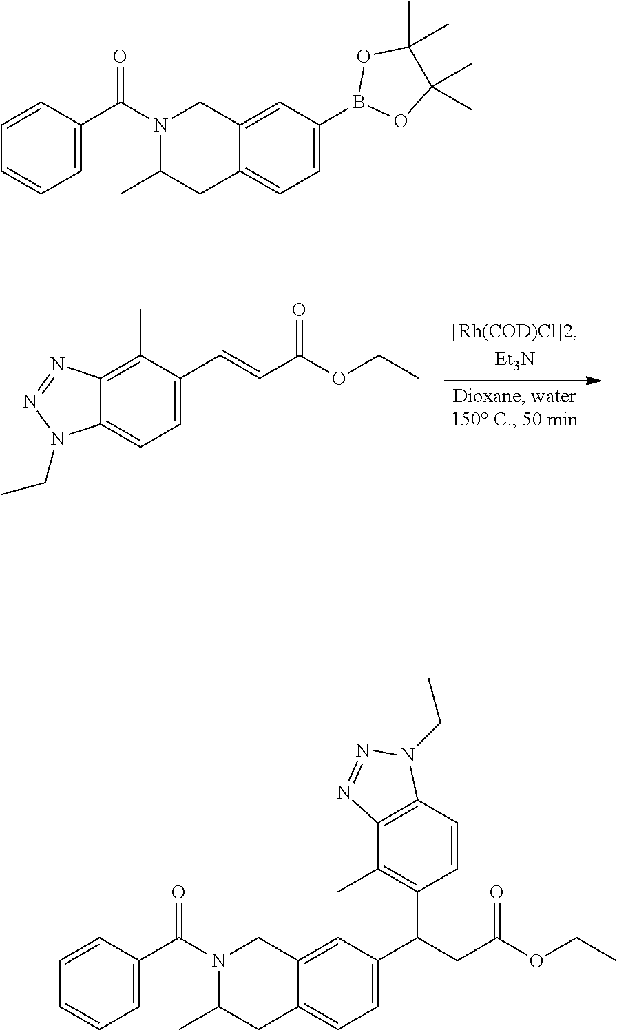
C1(C=CC(OCC)=O)=CC=C2C(=C1C)N=NN2CC.C1(C(CC(OCC)=O)C2=C(C)C3=C(C=C2)N(CC)N=N3)=CC=C2C(=C1)CN(C(C1=CC=CC=C1)=O)C(C)C2.C1(B2OC(C)(C)C(C)(C)O2)=CC=C2C(=C1)CN(C(C1=CC=CC=C1)=O)C(C)C2
